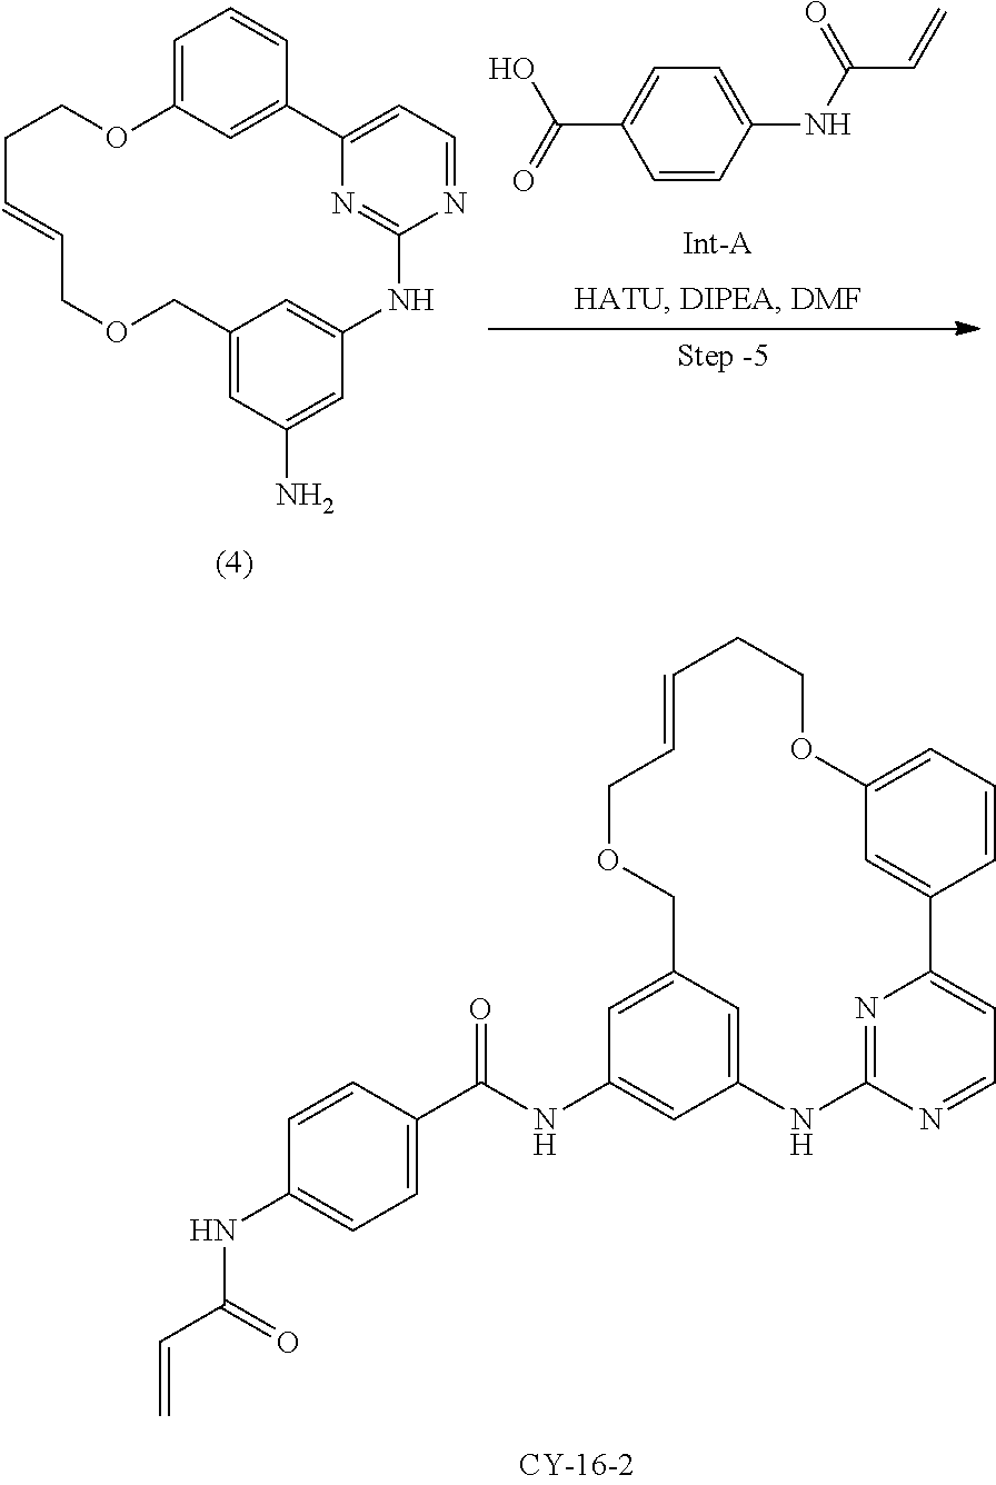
C1=CCOCC2=CC(NC(C3=CC=C(NC(C=C)=O)C=C3)=O)=CC(=C2)NC2=NC(=CC=N2)C2=CC(=CC=C2)OCC1.C1=C2C=C(C=C1)C1=CC=NC(=N1)NC1=CC(=CC(N)=C1)COCC=CCCO2.C1=C(NC(C=C)=O)C=CC(C(=O)O)=C1
